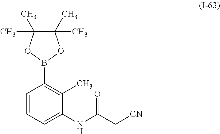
C1=CC=C(NC(C[CN])=O)C(C)=C1B1OC(C)(C)C(C)(C)O1
